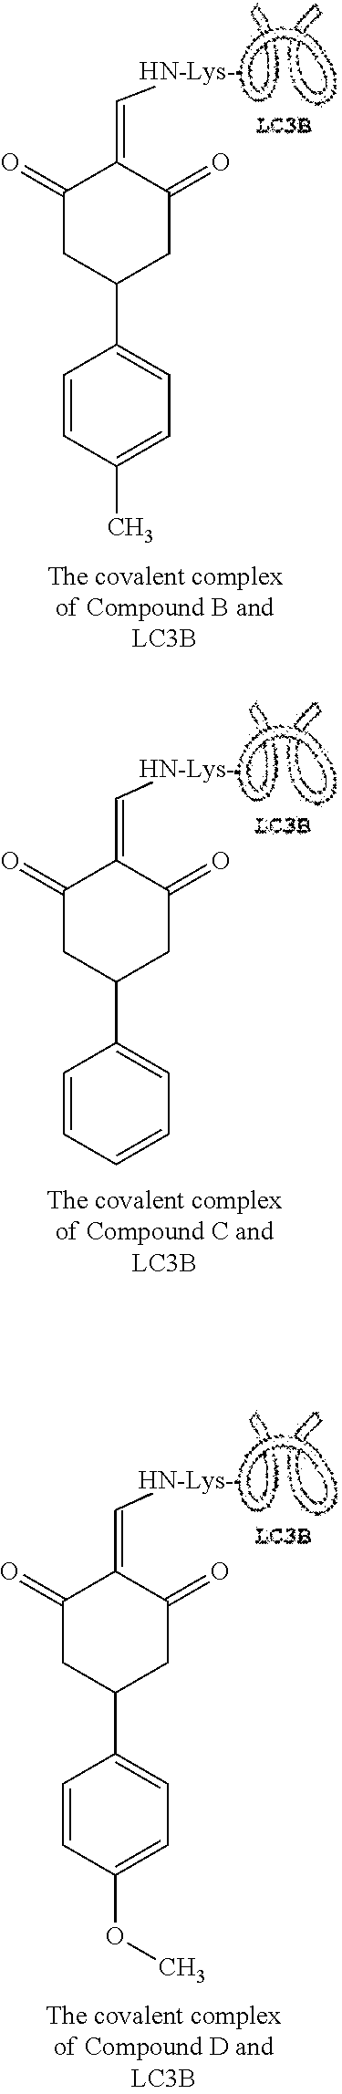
C1=CC(C)=CC=C1C1CC(=O)C(=C[HN-Lys-])C(=O)C1.C1=CC=CC=C1C1CC(=O)C(=C)C(=O)C1.[HN-Lys-].C1=CC(OC)=CC=C1C1CC(=O)C(=C)C(=O)C1.[HN-Lys-]
